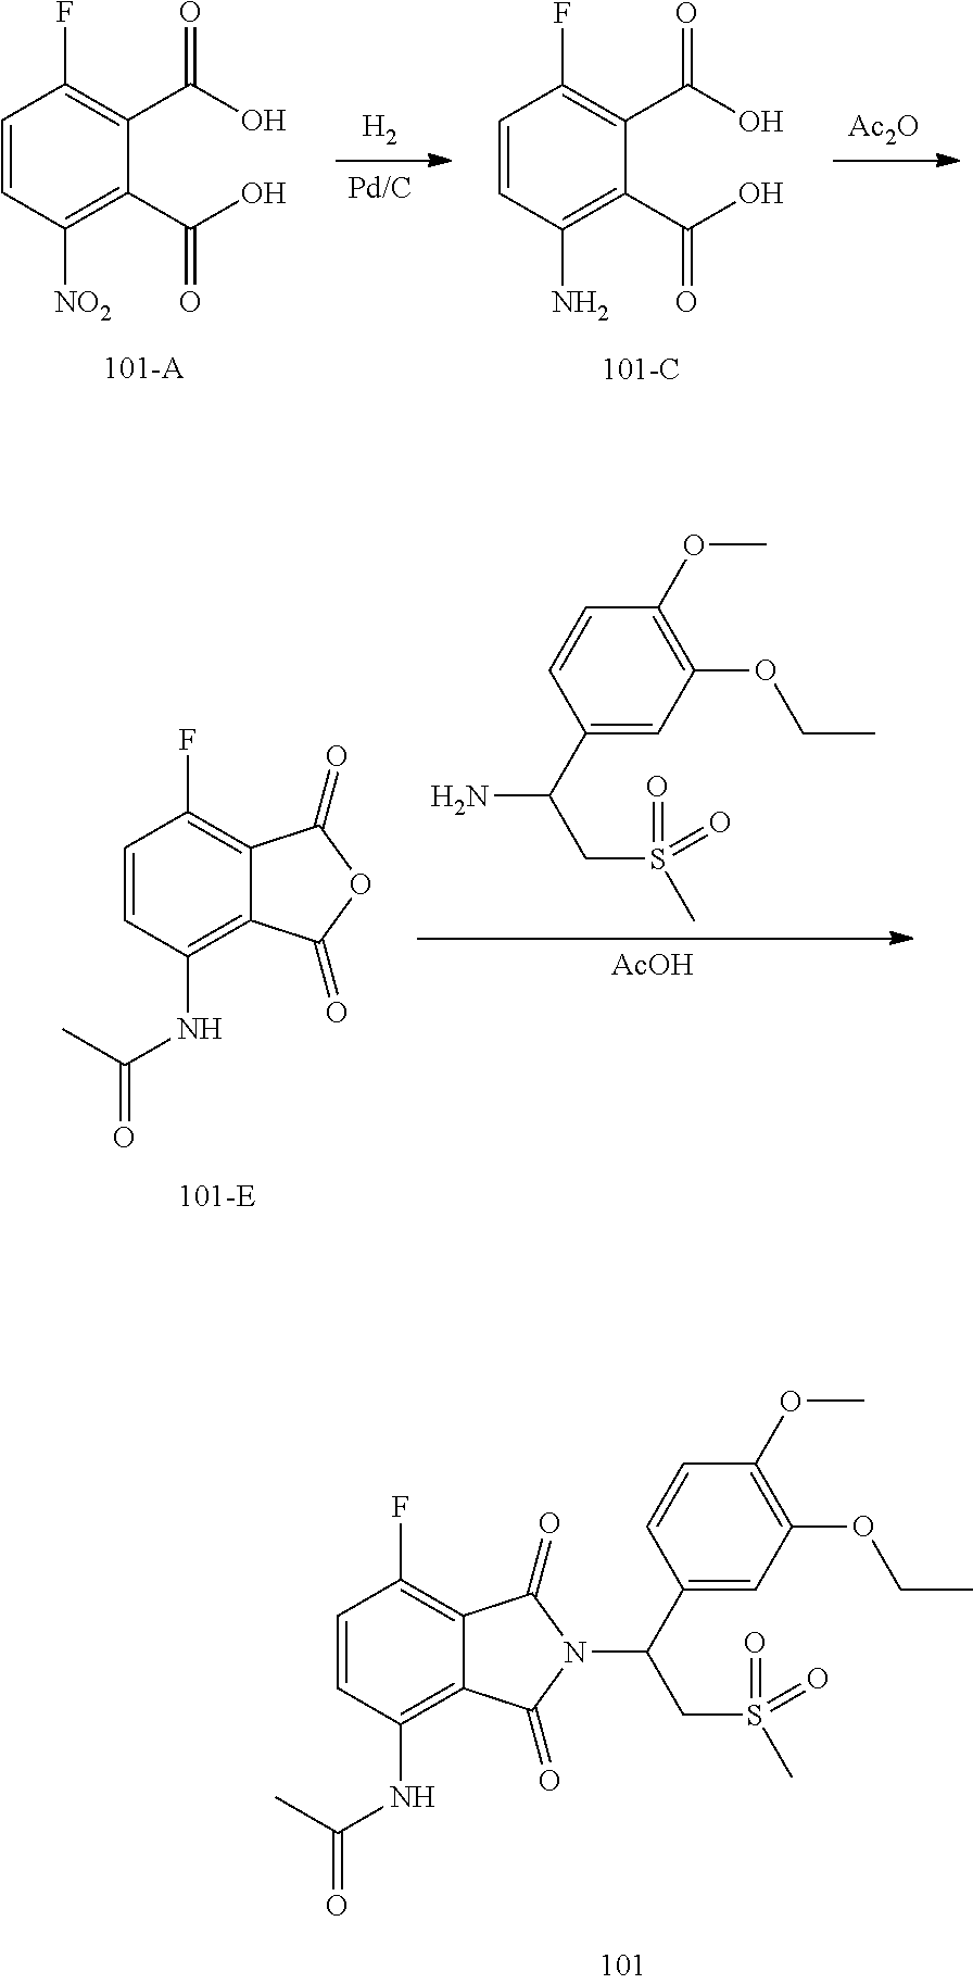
C1=CC(NC(=O)C)=C2C(=C1F)C(=O)N(C(C1=CC(OCC)=C(OC)C=C1)CS(=O)(=O)C)C2=O.NC(C1=CC(OCC)=C(OC)C=C1)CS(=O)(=O)C.[AcOH].C1=CC(NC(=O)C)=C2C(=C1F)C(=O)OC2=O.[Ac2O].C1=CC(N)=C(C(=O)O)C(C(=O)O)=C1F.[H2].[Pd/C].C1=CC([NO2])=C(C(=O)O)C(C(=O)O)=C1F
